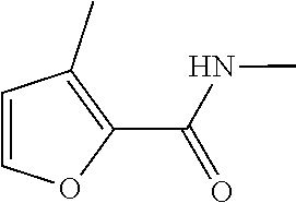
C1(C(=O)NC)=C(C)C=CO1
